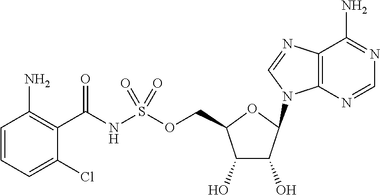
C1(O)C(O)C(N2C3=C(C(N)=NC=N3)N=C2)OC1COS(NC(C1=C(N)C=CC=C1Cl)=O)(=O)=O
